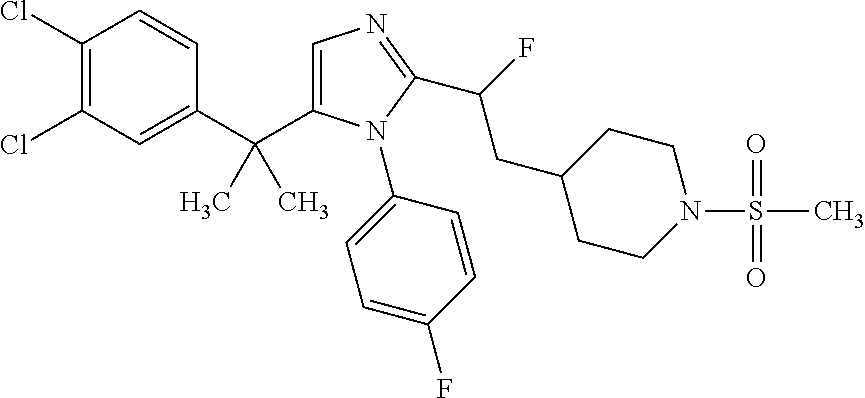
C1(C(C)(C)C2=CN=C(C(CC3CCN(S(C)(=O)=O)CC3)F)N2C2=CC=C(F)C=C2)=CC(Cl)=C(Cl)C=C1
